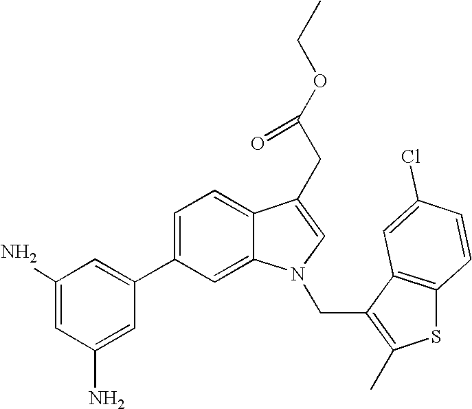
C1=C(C2=CC(N)=CC(N)=C2)C=C2C(=C1)C(CC(OCC)=O)=CN2CC1=C(C)SC2=C1C=C(Cl)C=C2
